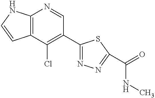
C12=C(C(Cl)=C(C3=NN=C(C(=O)NC)S3)C=N1)C=CN2
